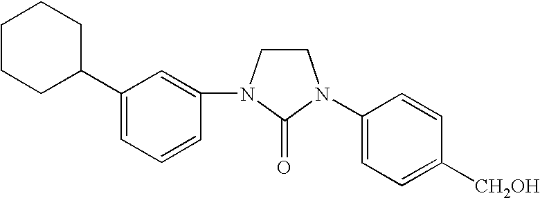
C1(N2CCN(C3=CC(C4CCCCC4)=CC=C3)C2=O)=CC=C([CH2OH])C=C1
